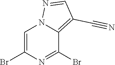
C1=C(Br)N=C(Br)C2=C(C#N)C=NN12
